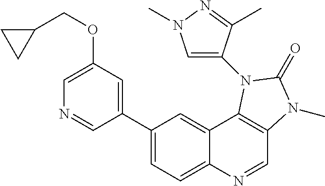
C1(C2=CC(OCC3CC3)=CN=C2)=CC=C2C(=C1)C1=C(C=N2)N(C)C(=O)N1C1=CN(C)N=C1C
